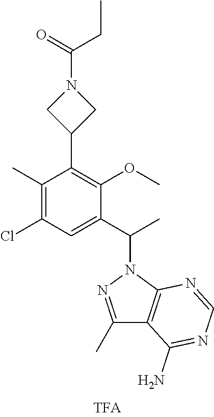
C1(C)=NN(C(C)C2=CC(Cl)=C(C)C(C3CN(C(=O)CC)C3)=C2OC)C2=C1C(N)=NC=N2
